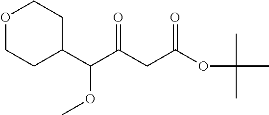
C(C(CC(OC(C)(C)C)=O)=O)(C1CCOCC1)OC
